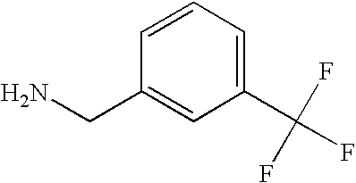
C1=CC=C(C(F)(F)F)C=C1CN
